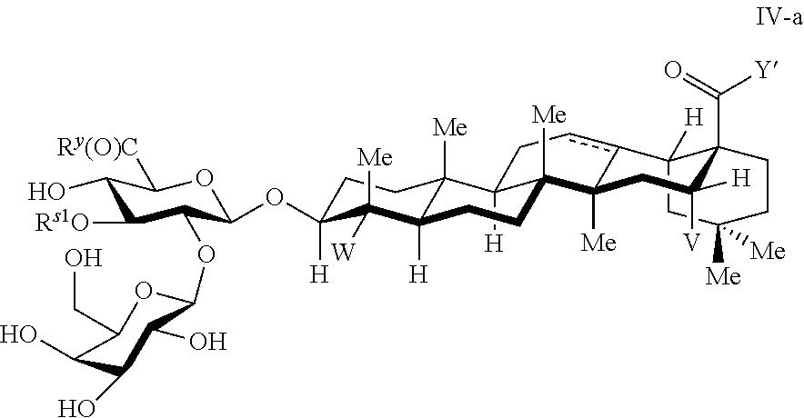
C12([H])C3([Me])C([H])(C([W])([Me])C(OC4C(OC5OC(CO)C(O)C(O)C5O)C([Rs1O])C(O)C([Ry(O)C])O4)([H])CC3)CCC1([Me])C1([Me])CC([V])([H])C3(C(=O)[Y])C([H])(CC([Me])([Me])CC3)c1cC2
